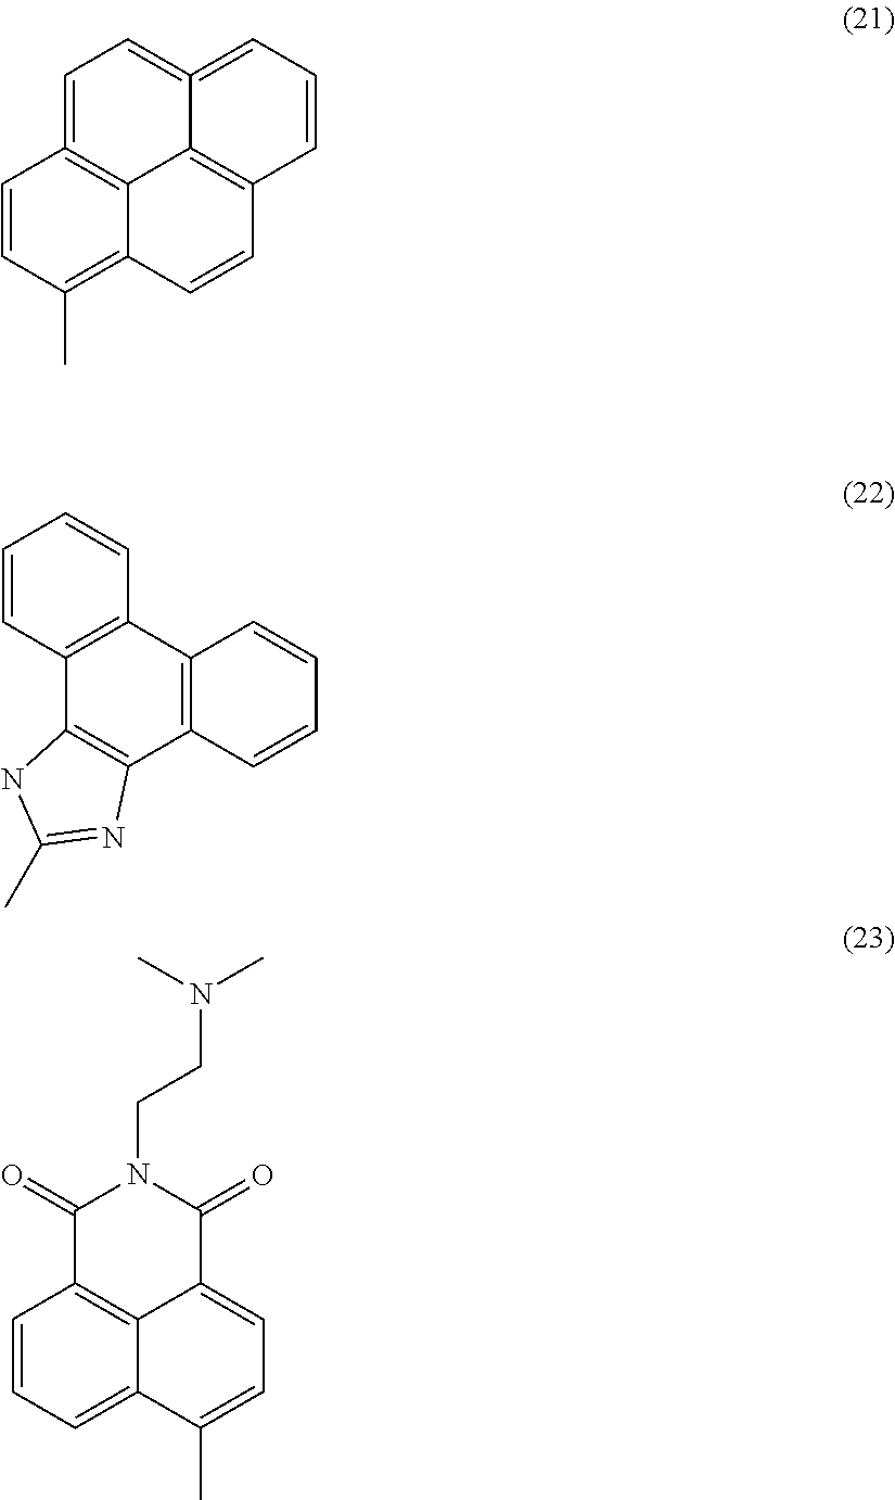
C1=C2=C3C4=C(C=CC=C4=C1)C=CC3=C(C)C=C2.C1=CC2=C(C=C1)C1=C(C3=C2NC(C)=N3)C=CC=C1.C1(=O)C2=C3C(=CC=C(C)C3=CC=C2)C(=O)N1CCN(C)C
